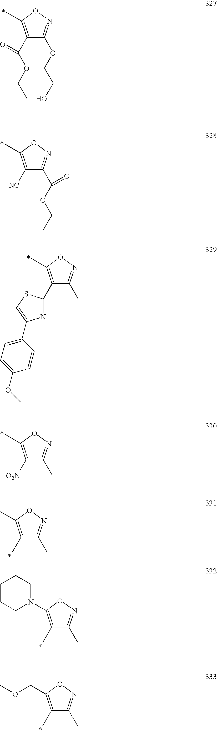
C1(C(OCC)=O)=C(C)ON=C1OCCO.C1([NC])=C(C)ON=C1C(OCC)=O.C1(C2=NC(C3=CC=C(OC)C=C3)=CS2)=C(C)ON=C1C.C1([O2N])=C(C)ON=C1C.C1(C)=C(C)ON=C1C.C1(C)=C(N2CCCCC2)ON=C1C.C1(C)=C(COC)ON=C1C
